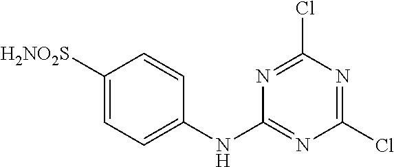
C1([H2NO2S])=CC=C(NC2=NC(Cl)=NC(Cl)=N2)C=C1
